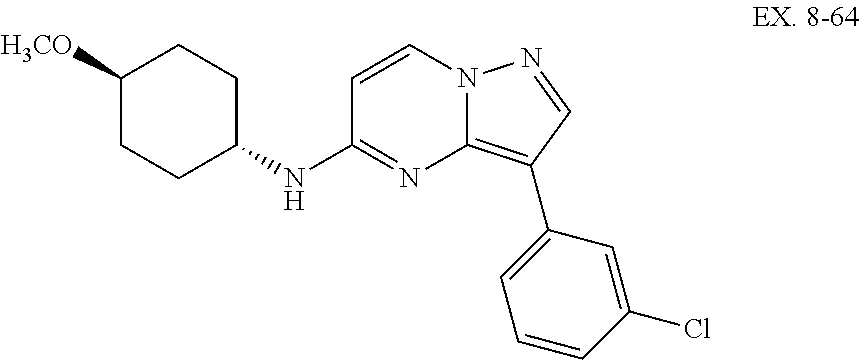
C1([H3CO])CCC(NC2=NC3=C(C4=CC=CC(Cl)=C4)C=NN3C=C2)CC1
